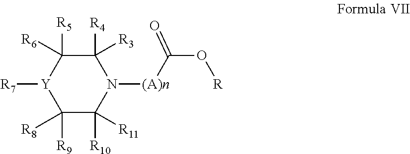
C1([R3])([R4])C([R6])([R5])[Y]([R7])C([R8])([R9])C([R11])([R10])N1[(A)n]C(O[R])=O
